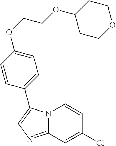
C1(Cl)=CC2=NC=C(C3=CC=C(OCCOC4CCOCC4)C=C3)N2C=C1
